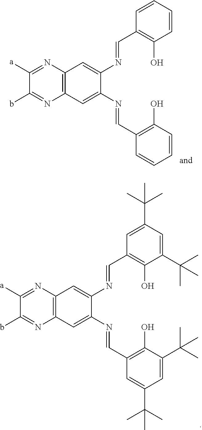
C12=C(N=C([a])C(b)=N1)C=C(N=CC1=C(O)C=CC=C1)C(N=CC1=C(O)C=CC=C1)=C2.C12=C(N=C([a])C(b)=N1)C=C(N=CC1=C(O)C(C(C)(C)C)=CC(C(C)(C)C)=C1)C(N=CC1=C(O)C(C(C)(C)C)=CC(C(C)(C)C)=C1)=C2
